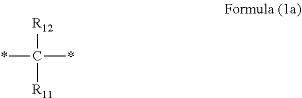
[R12]C([R11])(*)*
